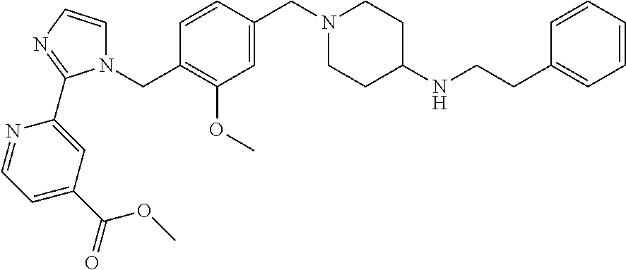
C1=CC(CN2CCC(NCCC3=CC=CC=C3)CC2)=CC(OC)=C1CN1C=CN=C1C1=CC(C(=O)OC)=CC=N1
